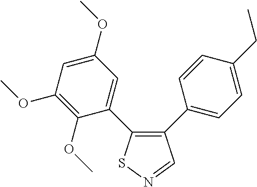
C1(OC)=C(OC)C(C2=C(C3=CC=C(CC)C=C3)C=NS2)=CC(OC)=C1
